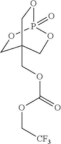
C1OP2(=O)OCC1(COC(OC[CF3])=O)CO2
